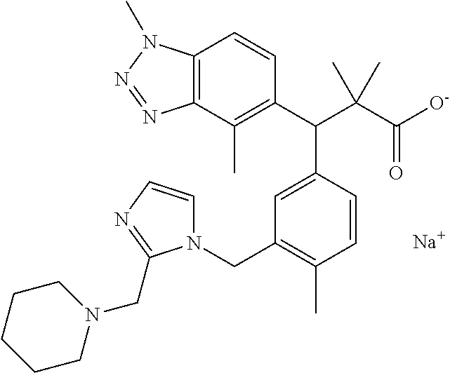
C1(C(C(C([O-])=O)(C)C)C2=CC(CN3C=CN=C3CN3CCCCC3)=C(C)C=C2)=C(C)C2=C(C=C1)N(C)N=N2.[Na]
